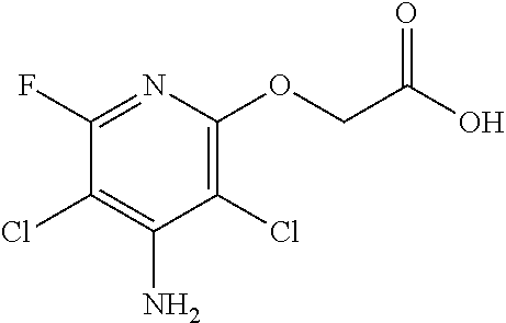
C1(F)=NC(OCC(O)=O)=C(Cl)C(N)=C1Cl
